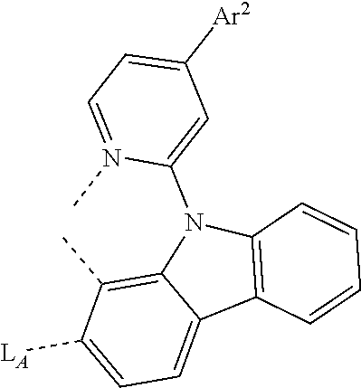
C12=C(C)C([LA])=CC=C1C1=C(N2C2=CC([Ar2])=CC=N2C)C=CC=C1
